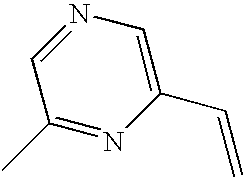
C1(C)=NC(C=C)=CN=C1
